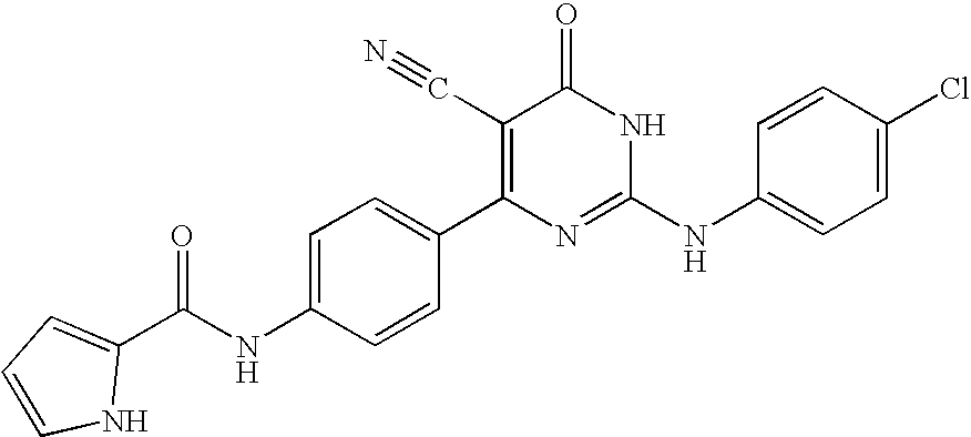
C1=CC(C2=C(C#N)C(=O)NC(NC3=CC=C(Cl)C=C3)=N2)=CC=C1NC(=O)C1=CC=CN1
